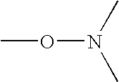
CON(C)C
